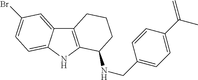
C12=C(NC3=CC=C(Br)C=C13)C(NCC1=CC=C(C(C)=C)C=C1)CCC2
